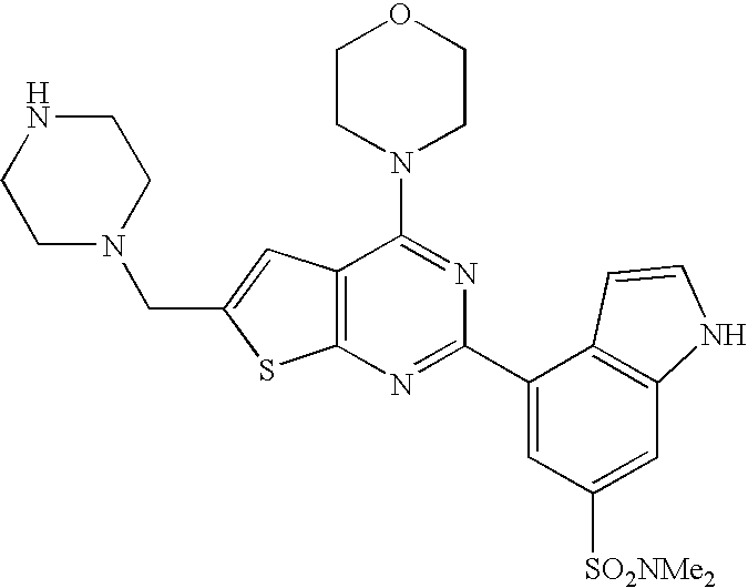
C12=C(N=C(C3=CC([SO2NMe2])=CC4=C3C=CN4)N=C1N1CCOCC1)SC(CN1CCNCC1)=C2
